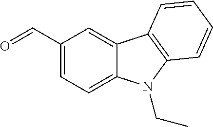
C1(C=O)=CC=C2C(=C1)C1=C(N2CC)C=CC=C1
